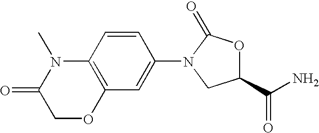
C1=CC2=C(C=C1N1C(=O)OC(C(N)=O)C1)OCC(=O)N2C
